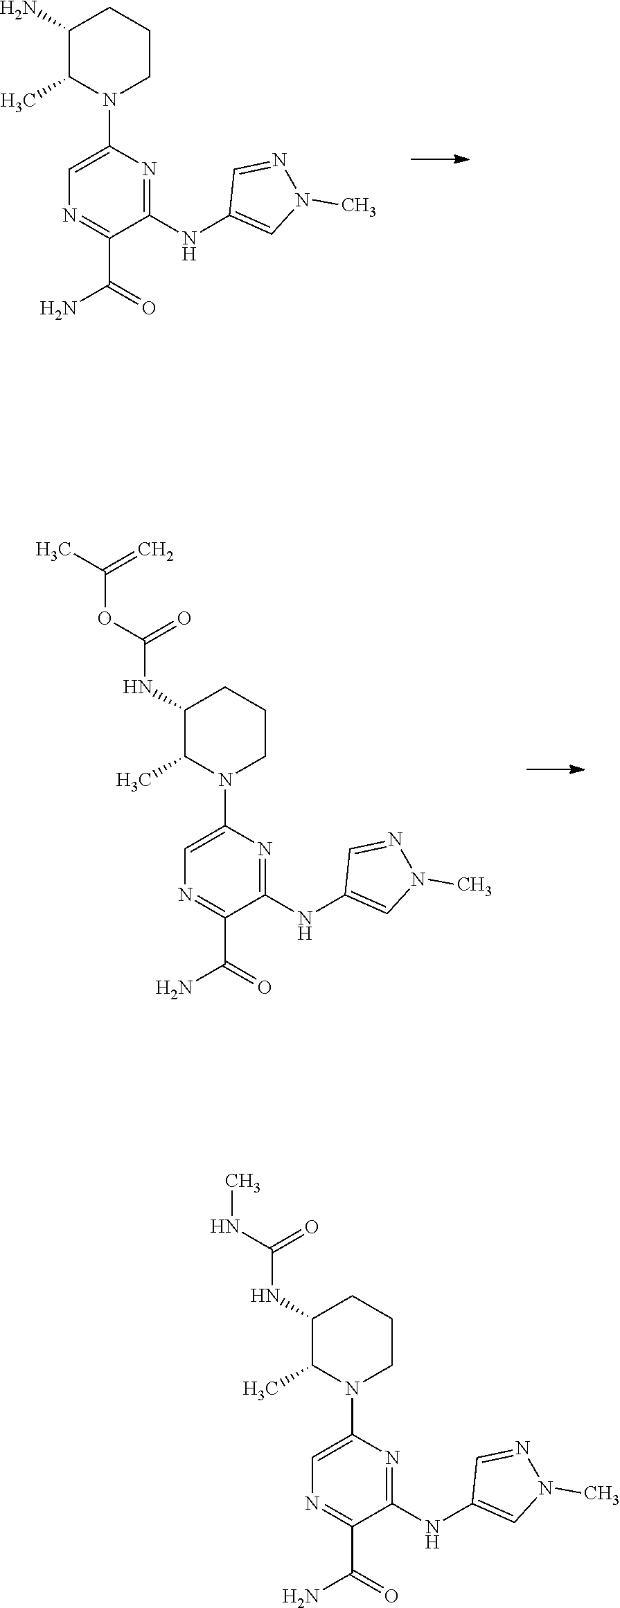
C1(NC2=CN(C)N=C2)=NC(N2CCCC(N)C2C)=CN=C1C(=O)N.C1(NC2=CN(C)N=C2)=NC(N2CCCC(NC(OC(C)=C)=O)C2C)=CN=C1C(=O)N.C1(NC2=CN(C)N=C2)=NC(N2CCCC(NC(NC)=O)C2C)=CN=C1C(=O)N
